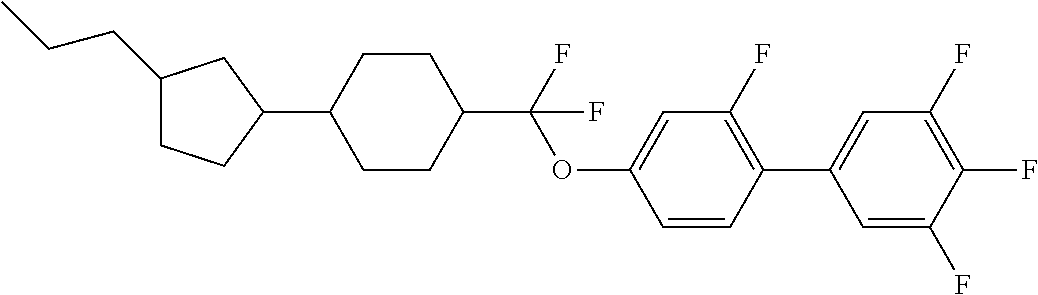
C1(CCC)CCC(C2CCC(C(OC3=CC(F)=C(C4=CC(F)=C(F)C(F)=C4)C=C3)(F)F)CC2)C1
